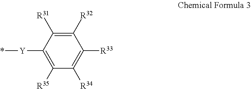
C1([R33])=C([R34])C([R35])=C([Y]*)C([R31])=C1[R32]
